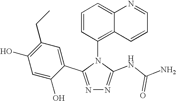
N1=C(C2=CC(CC)=C(O)C=C2O)N(C2=C3C(=CC=C2)N=CC=C3)C(NC(N)=O)=N1
